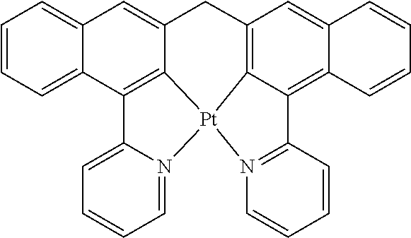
C12=N([Pt]34C5=C(C=C6C(=C15)C=CC=C6)CC1=CC5=CC=CC=C5C(=C31)C1=CC=CC=N14)C=CC=C2
